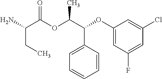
C(C(C(=O)OC(C(C1=CC=CC=C1)OC1=CC(F)=CC(Cl)=C1)C)N)C
